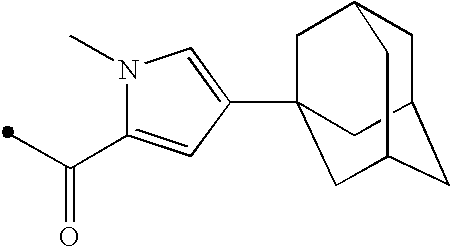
C(=O)(C)C1=CC(C23CC4CC(CC(C2)C4)C3)=CN1C
